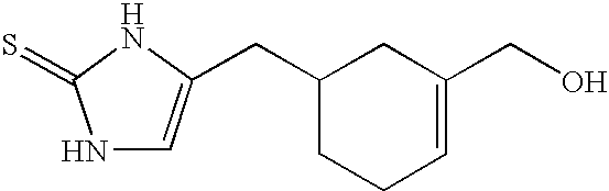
N1C=C(CC2CCC=C(CO)C2)NC1=S
